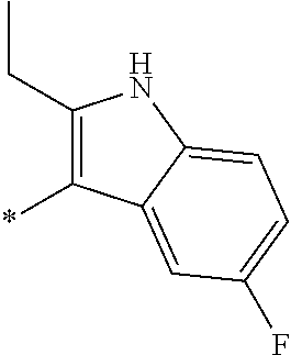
*C1=C(CC)NC2=CC=C(F)C=C12
